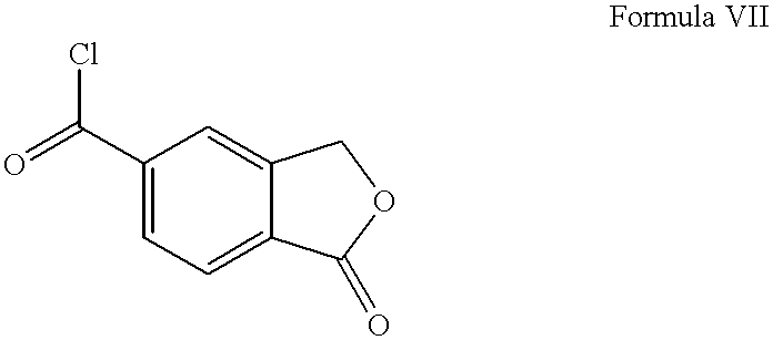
C1(C(=O)Cl)=CC=C2C(=C1)COC2=O
